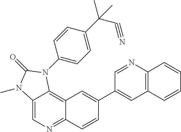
C12=CN=C3C(=C1N(C1=CC=C(C(C#N)(C)C)C=C1)C(=O)N2C)C=C(C1=CC2=C(N=C1)C=CC=C2)C=C3
